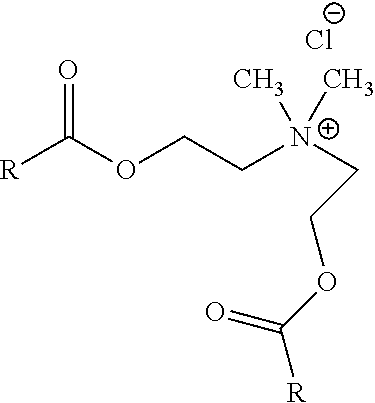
[R]C(OCC[N+](CCOC([R])=O)(C)C)=O.[Cl-]
